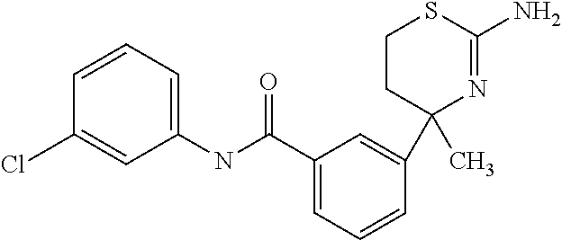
C1CC(C2=CC(C(NC3=CC=CC(Cl)=C3)=O)=CC=C2)(C)N=C(N)S1
